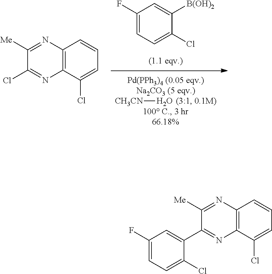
C12=C(C=CC=C1Cl)N=C([Me])C(Cl)=N2.[CH3CN]O.C1(F)=CC=C(Cl)C([B(OH)2])=C1.C12=C(C=CC=C1Cl)N=C([Me])C(C1=CC(F)=CC=C1Cl)=N2
